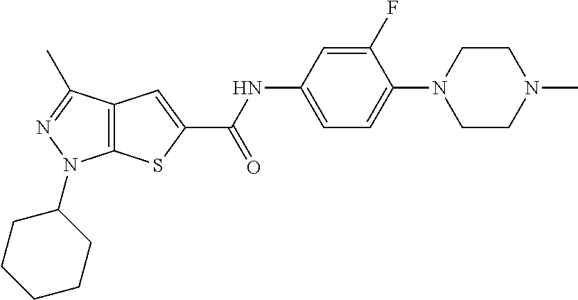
C1=C(NC(C2=CC3=C(S2)N(C2CCCCC2)N=C3C)=O)C=C(F)C(N2CCN(C)CC2)=C1
